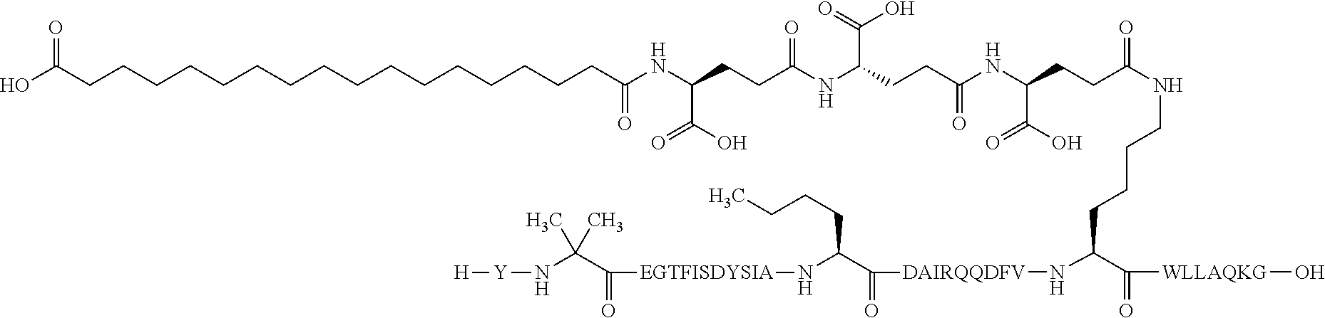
OC(CCCCCCCCCCCCCCCCC(NC(CCC(NC(CCC(NC(C(=O)O)CCC(NCCCCC(C(=O)[WLLAQKG]O)N[DAIRQQDFV]C(C(N[EGTFISDYSIA]C(C(N[Y][H])(C)C)=O)CCCC)=O)=O)=O)C(=O)O)=O)C(O)=O)=O)=O
